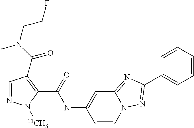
C1=NN([11CH3])C(C(=O)NC2=CC3=NC(C4=CC=CC=C4)=NN3C=C2)=C1C(N(C)CCF)=O
